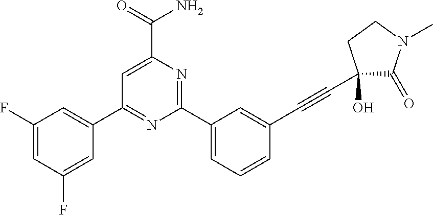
C1=C(C(=O)N)N=C(C2=CC=CC(C#CC3(O)C(=O)N(C)CC3)=C2)N=C1C1=CC(F)=CC(F)=C1
